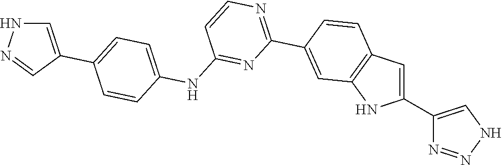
N(C1=NC(C2=CC3=C(C=C(C4=CNN=N4)N3)C=C2)=NC=C1)C1=CC=C(C2=CNN=C2)C=C1
